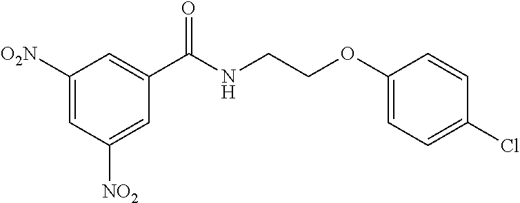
C1(C(NCCOC2=CC=C(Cl)C=C2)=O)=CC([O2N])=CC([NO2])=C1
